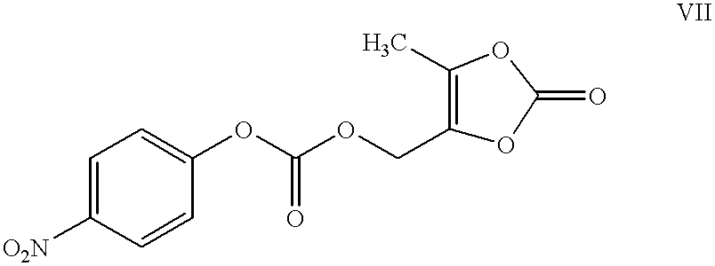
C1=C([O2N])C=CC(OC(OCC2=C(C)OC(=O)O2)=O)=C1
